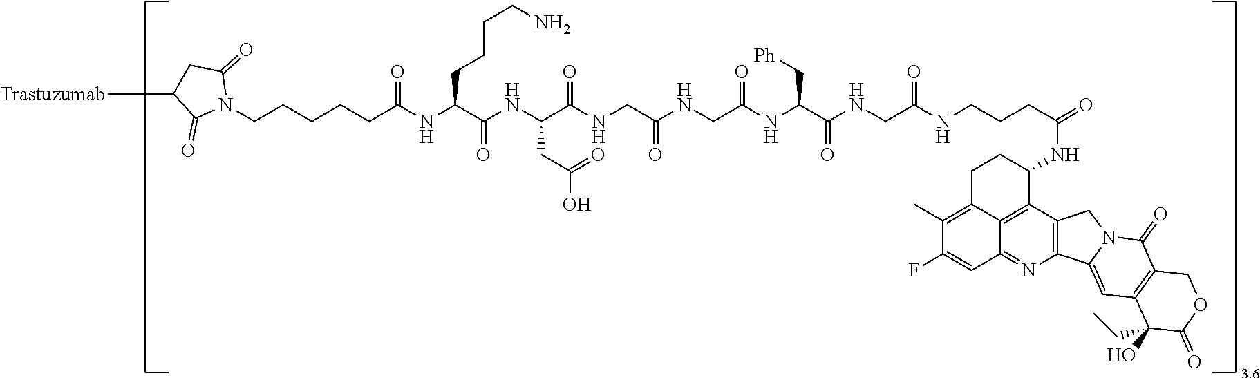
C(NC(C(NCC(NCC(NC(C(NCC(NCCCC(=O)NC1CCC2=C(C)C(F)=CC3=NC4=C(C1=C23)CN1C4=CC2=C(C1=O)COC(=O)C2(O)CC)=O)=O)C[Ph])=O)=O)=O)CC(=O)O)(=O)C(NC(CCCCCN1C(=O)CC([Trastuzumab])C1=O)=O)CCCCN
